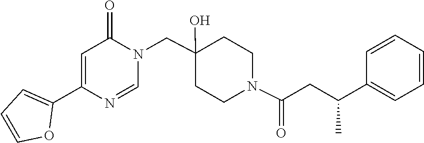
C1=NC(C2=CC=CO2)=CC(=O)N1CC1(O)CCN(C(=O)CC(C2=CC=CC=C2)C)CC1
